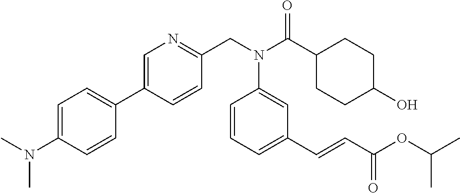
C1=C(N(C)C)C=CC(C2=CN=C(CN(C(C3CCC(O)CC3)=O)C3=CC(C=CC(OC(C)C)=O)=CC=C3)C=C2)=C1
